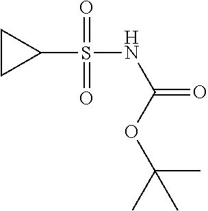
C1CC1S(NC(OC(C)(C)C)=O)(=O)=O
